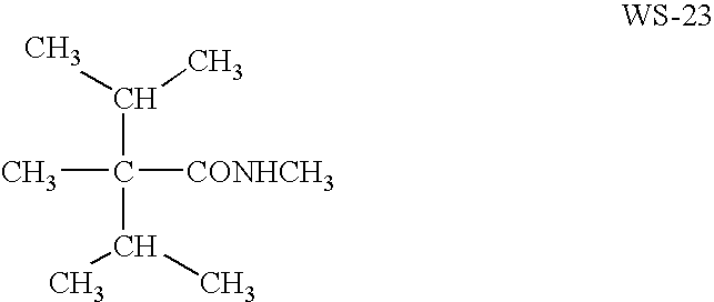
CC([CONHCH3])(C(C)C)C(C)C
